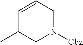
C1=CCN([Cbz])CC1C
